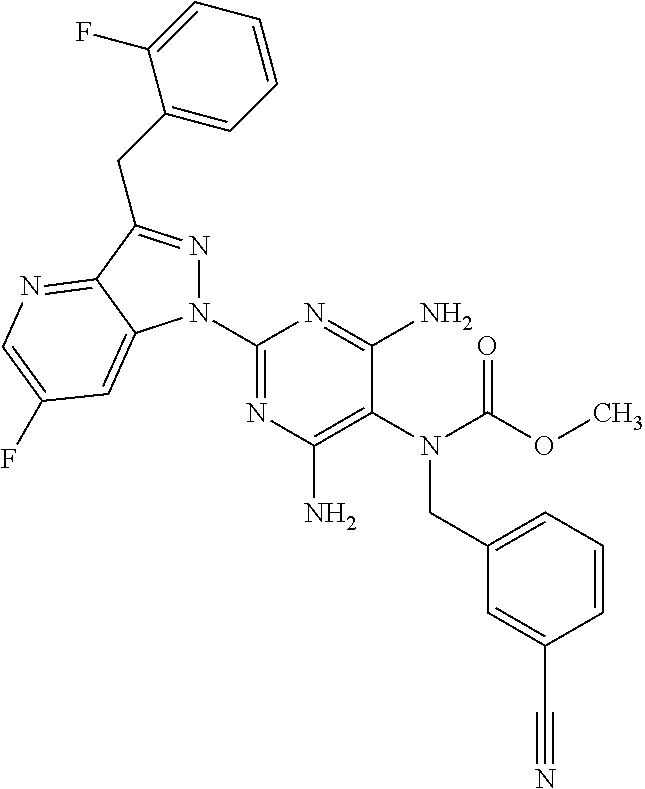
C1(N2N=C(CC3=CC=CC=C3F)C3=NC=C(F)C=C23)=NC(N)=C(N(C(OC)=O)CC2=CC=CC(C#N)=C2)C(N)=N1
